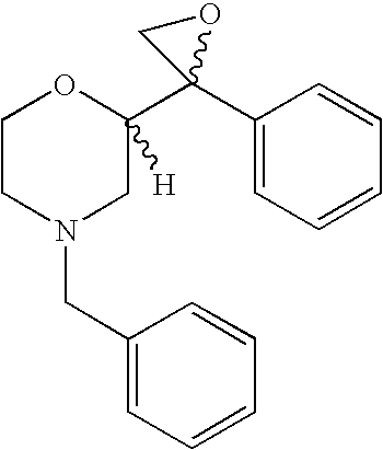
C1CN(CC2=CC=CC=C2)CC(C2(C3=CC=CC=C3)OC2)([H])O1
